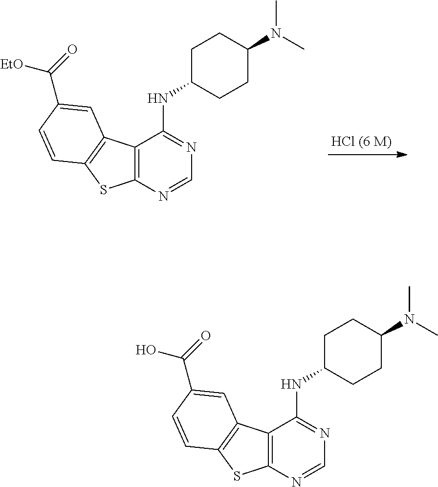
C12=C(N=CN=C1NC1CCC(N(C)C)CC1)SC1=C2C=C(C([EtO])=O)C=C1.C12=C(N=CN=C1NC1CCC(N(C)C)CC1)SC1=C2C=C(C(O)=O)C=C1
